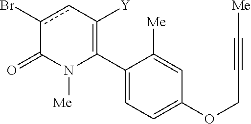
C1(C2=C([Y])cc(Br)C(=O)N2[Me])=CC=C(OCC#C[Me])C=C1[Me]
